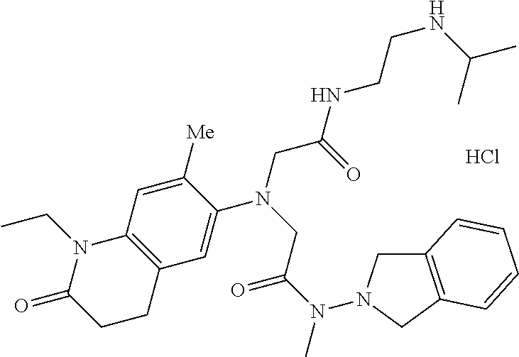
N(C(CN(CC(=O)NCCNC(C)C)C1=CC2=C(C=C1[Me])N(CC)C(=O)CC2)=O)(C)N1CC2=C(C1)C=CC=C2.Cl
